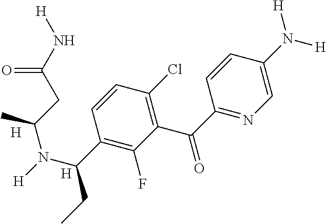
[H].[H].C1=C(N([H])[H])C=CC(C(=O)C2=C(Cl)C=CC(C(N([H])C(CC(N[H])=O)C)CC)=C2F)=N1
